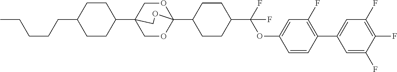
C(CCC1CCC(C23COC(C4CCC(C(OC5=CC(F)=C(C6=CC(F)=C(F)C(F)=C6)C=C5)(F)F)CC4)(OC2)OC3)CC1)CC
